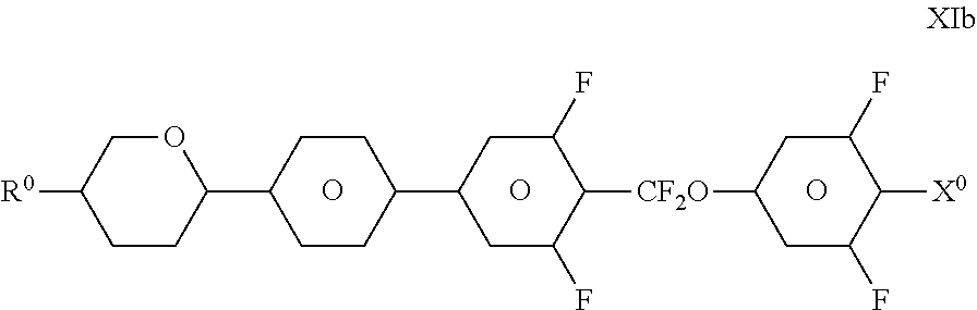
C1CC(C2CCC(C3CC(F)C([CF2O]C4CC(F)C([X0])C(F)C4)C(F)C3)CC2)OCC1[R0].O.O.O
